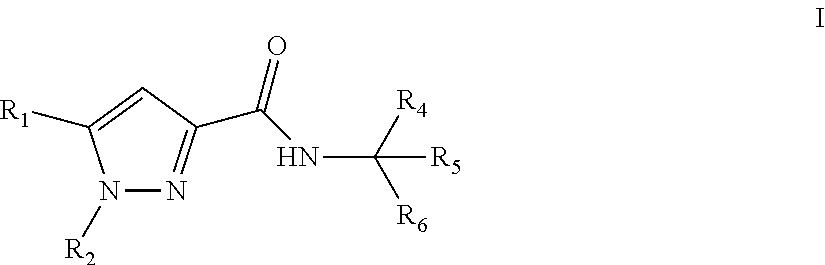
N1([R2])N=C(C(NC([R6])([R4])[R5])=O)C=C1[R1]
